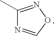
C1(C)=NOC=N1
